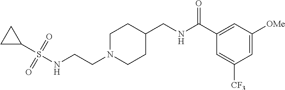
N(CCN1CCC(CNC(C2=CC([OMe])=CC([CF3])=C2)=O)CC1)S(C1CC1)(=O)=O
